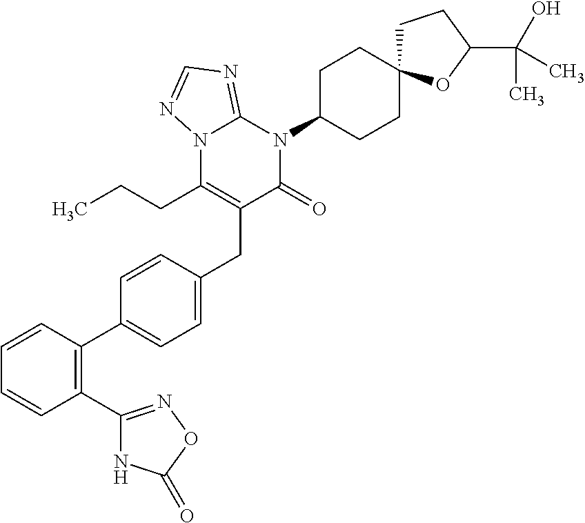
C1=CC(C2=CC=C(CC3=C(CCC)N4C(=NC=N4)N(C4CCC5(CC4)CCC(C(O)(C)C)O5)C3=O)C=C2)=C(C2=NOC(=O)N2)C=C1
